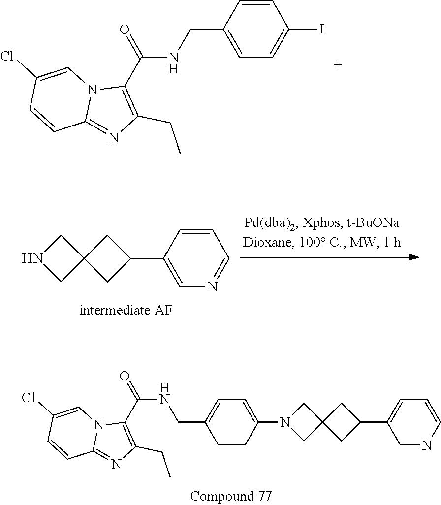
C1=CC(C2CC3(C2)CNC3)=CN=C1.C1=CN=CC(C2CC3(C2)CN(C2=CC=C(CNC(C4=C(CC)N=C5N4C=C(Cl)C=C5)=O)C=C2)C3)=C1.C1=CC(CNC(C2=C(CC)N=C3N2C=C(Cl)C=C3)=O)=CC=C1I
